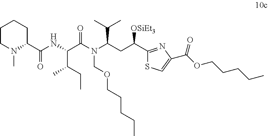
C1(C(CC(N(C(C(NC(C2CCCCN2C)=O)C(C)CC)=O)COCCCCC)C(C)C)[OSiEt3])=NC(C(OCCCCC)=O)=CS1
